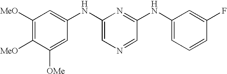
C1([MeO])=C([MeO])C([OMe])=CC(NC2=CN=CC(NC3=CC=CC(F)=C3)=N2)=C1
